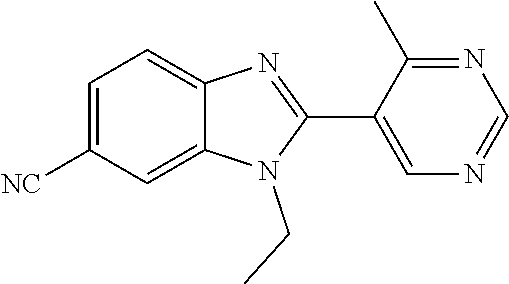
C1=C([NC])C=C2C(=C1)N=C(C1=CN=CN=C1C)N2CC
